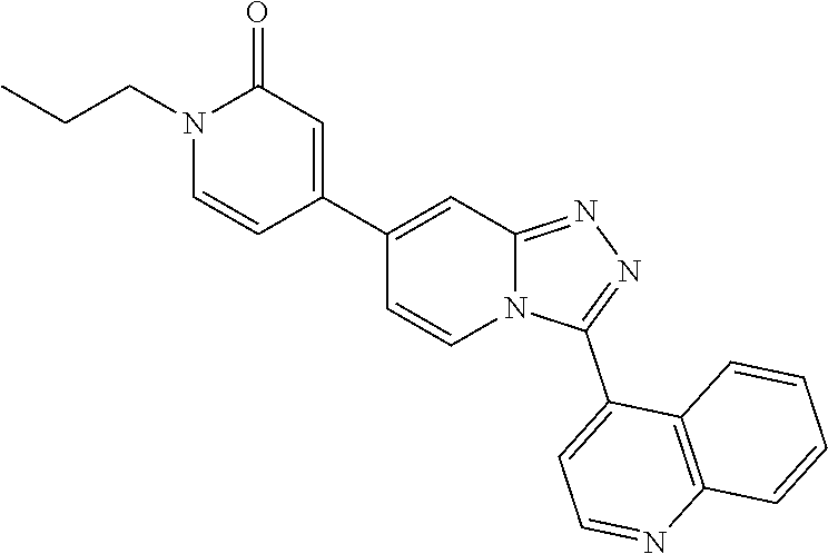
N12C(=NN=C1C1=CC=NC3=C1C=CC=C3)C=C(C1=CC(=O)N(CCC)C=C1)C=C2
